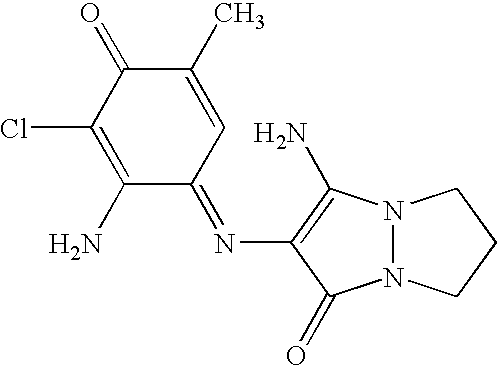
C1(C)=CC(=NC2=C(N)N3N(C2=O)CCC3)C(N)=C(Cl)C1=O
